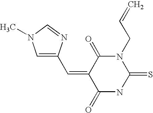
O=C1C(=CC2=CN(C)C=N2)C(=O)N(CC=C)C(=S)N1
